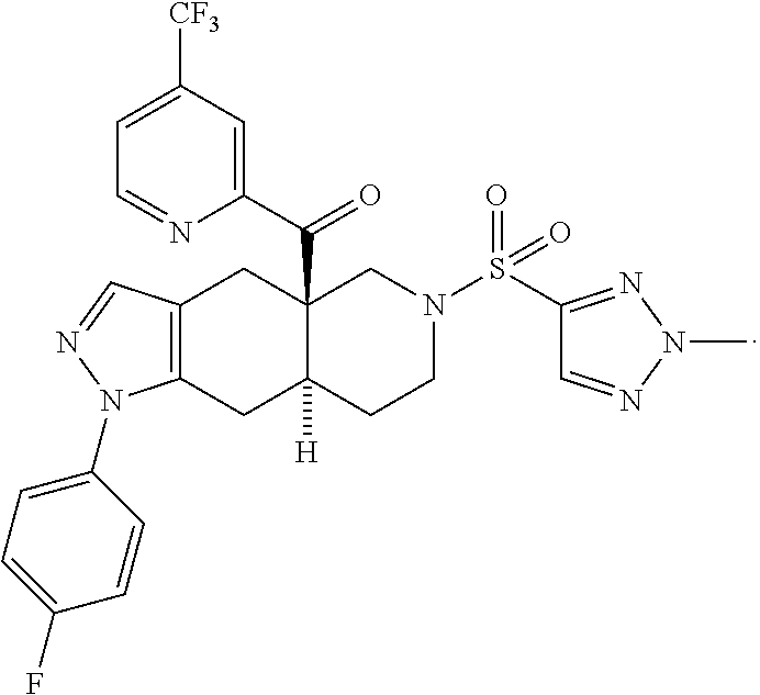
C12=C(CC3([H])C(C(C4=CC([CF3])=CC=N4)=O)(C1)CN(S(=O)(C1=NN(C)N=C1)=O)CC3)N(C1=CC=C(F)C=C1)N=C2
